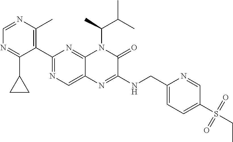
C1(C2=NC=C3C(=N2)N(C(C(C)C)C)C(=O)C(NCC2=CC=C(S(CC)(=O)=O)C=N2)=N3)=C(C)N=CN=C1C1CC1
